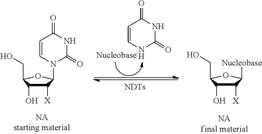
C1([X])C(O)C(CO)OC1N1C(=O)NC(=O)C=C1.N1C(=O)NC(=O)C=C1.C1([X])C(O)C(CO)OC1[Nucleobase]
